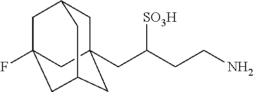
C1C2(CC(CCN)[SO3H])CC3CC(F)(CC1C3)C2
